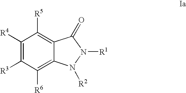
C1([R4])=C([R3])C([R6])=C2C(=C1[R5])C(=O)N([R1])N2[R2]
